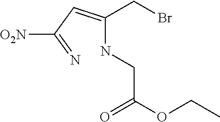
C(NCC(OCC)=O)(CBr)=CC(=N)[O2N]
